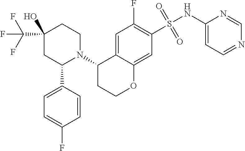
C1=C2C(=CC(S(NC3=CC=NC=N3)(=O)=O)=C1F)OCCC2N1CCC(C(F)(F)F)(O)CC1C1=CC=C(F)C=C1
